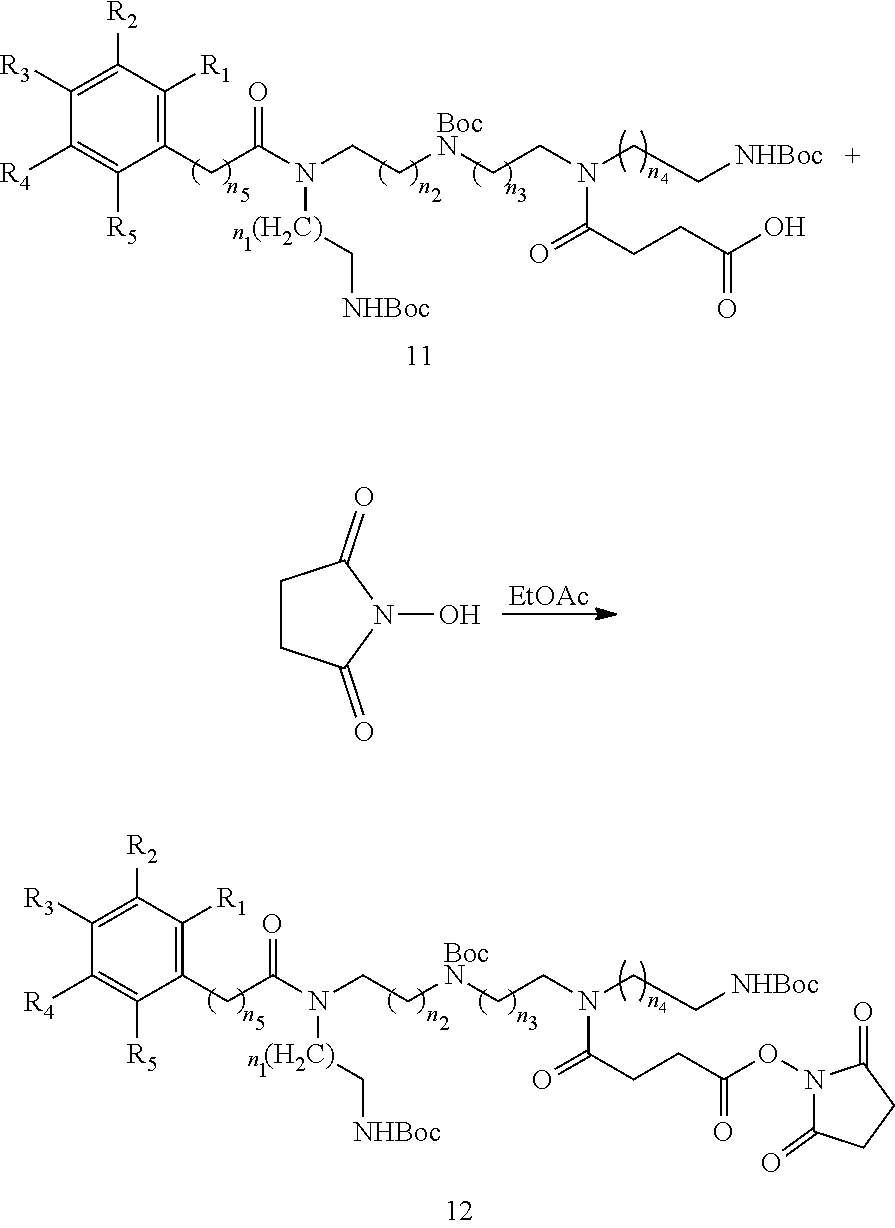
C1([R3])=C([R2])C([R1])=C(CC(N([(H2C)]C[NHBoc])CC[BocN]CCN(CC[NHBoc])C(=O)CCC(O)=O)=O)C([R5])=C1[R4].C1([R3])=C([R2])C([R1])=C(CC(N([(H2C)]C[NHBoc])CC[BocN]CCN(CC[NHBoc])C(=O)CCC(ON2C(=O)CCC2=O)=O)=O)C([R5])=C1[R4].C1CC(=O)N(O)C1=O.[EtOAc]
